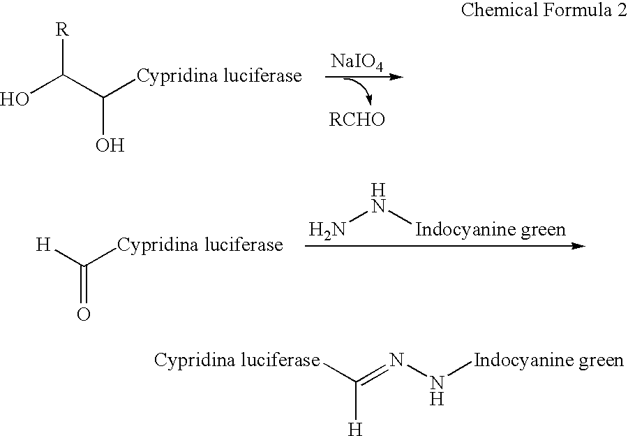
NN[Indocyanine green].C([Cypridina luciferase])([H])=O.OC(C([Cypridina luciferase])O)[R].[NaIO4].C(=NN[Indocyanine green])([Cypridina luciferase])[H]
